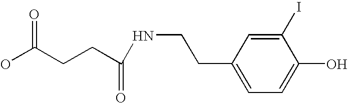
C1(I)=CC(CCNC(=O)CCC(O)=O)=CC=C1O
